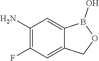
C1(N)=C(F)C=C2C(=C1)B(O)OC2
